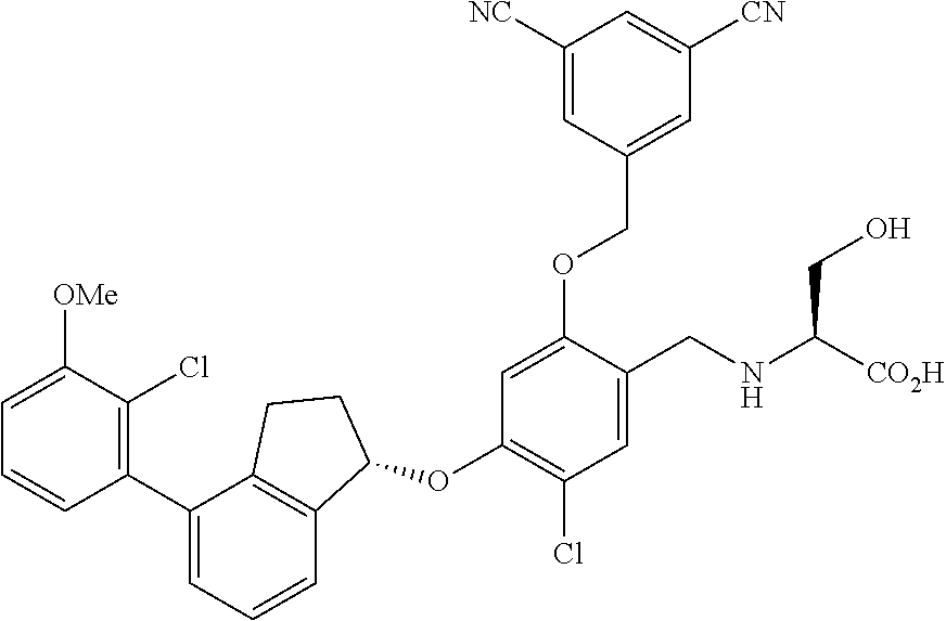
C1=CC(C2=CC=CC3=C2CCC3OC2=C(Cl)C=C(CNC([CO2H])CO)C(OCC3=CC([CN])=CC([NC])=C3)=C2)=C(Cl)C([OMe])=C1
